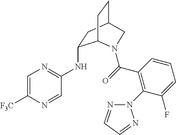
C(=O)(C1=C(N2N=CC=N2)C(F)=CC=C1)N1C2C(NC3=NC=C([F3C])N=C3)CC(CC2)C1
